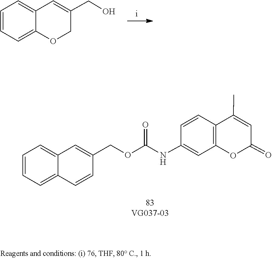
C1=CC=C2C=C(CO)COC2=C1.C1(C)=CC(=O)OC2=C1C=CC(NC(OCC1=CC3=CC=CC=C3C=C1)=O)=C2
